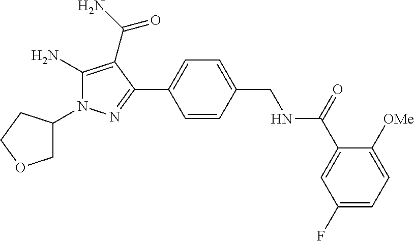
C1C(N2C(N)=C(C(N)=O)C(C3=CC=C(CNC(C4=CC(F)=CC=C4[OMe])=O)C=C3)=N2)CCO1
